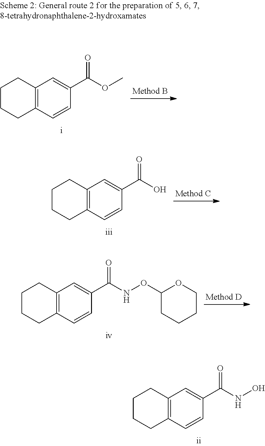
C12=C(C=CC(C(OC)=O)=C1)CCCC2.C12=C(C=CC(C(O)=O)=C1)CCCC2.C12=C(C=CC(C(NOC3CCCCO3)=O)=C1)CCCC2.C12=C(C=CC(C(NO)=O)=C1)CCCC2
